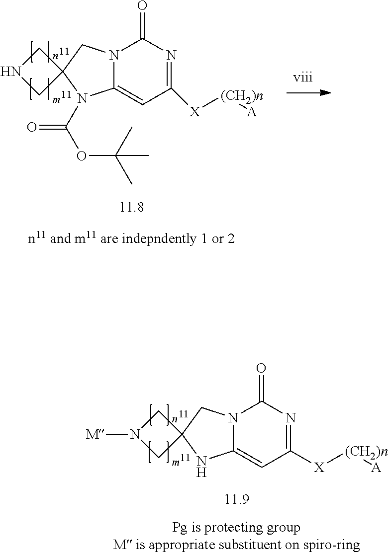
C12(CNC1)N(C(OC(C)(C)C)=O)C1=CC([X][(CH2)n][A])=NC(=O)N1C2.C12(CN([M])C1)NC1=CC([X][(CH2)n][A])=NC(=O)N1C2
